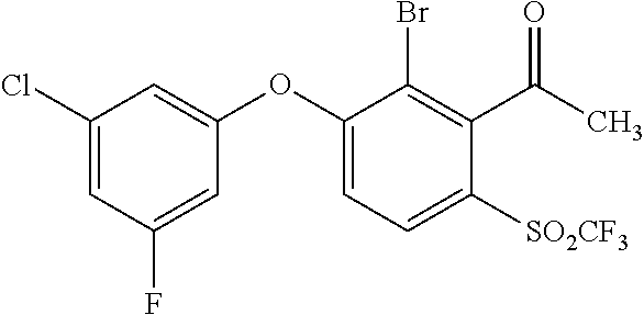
C1(Cl)=CC(F)=CC(OC2=CC=C([SO2CF3])C(C(=O)C)=C2Br)=C1
